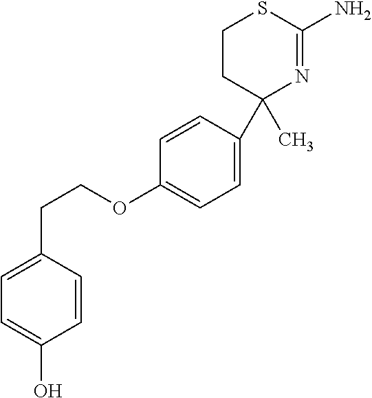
C1(C)(C2=CC=C(OCCC3=CC=C(O)C=C3)C=C2)N=C(N)SCC1
